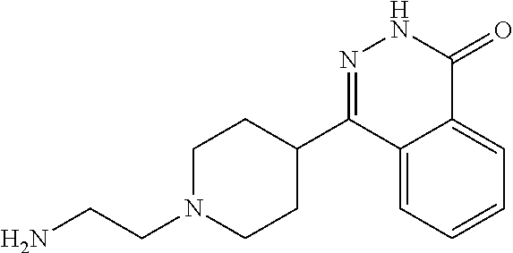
C1(C2=NNC(=O)C3=CC=CC=C23)CCN(CCN)CC1
